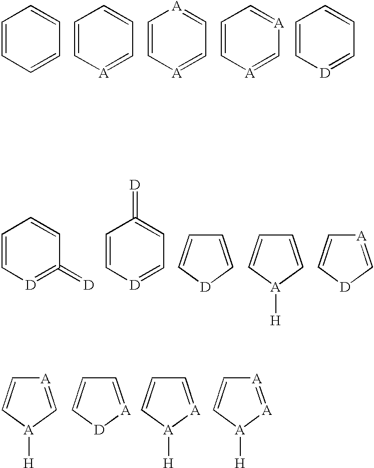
C1=CC=CC=C1.C1=C[A]=CC=C1.C1=C[A]=CC=[A]1.C1=C[A]=C[A]=C1.C1=C[D]=CC=C1.C1=C[D]=C(=[D])C=C1.C1=C[D]=CC=C1=[D].C1=C[D]C=C1.C1=C[A]([H])C=C1.[A]1=C[D]C=C1.[A]1=C[A]([H])C=C1.C1=[A][D]C=C1.C1=[A][A]([H])C=C1.[A]1=[A][A]([H])C=C1
